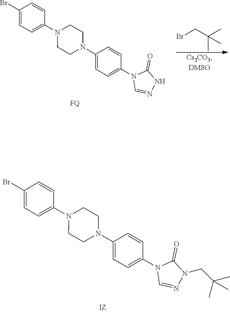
C1(Br)=CC=C(N2CCN(C3=CC=C(N4C=NN(CC(C)(C)C)C4=O)C=C3)CC2)C=C1.BrCC(C)(C)C.C1(Br)=CC=C(N2CCN(C3=CC=C(N4C=NNC4=O)C=C3)CC2)C=C1.[FQ]
